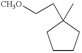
C1CCC(C)(CC[CH3O])C1
